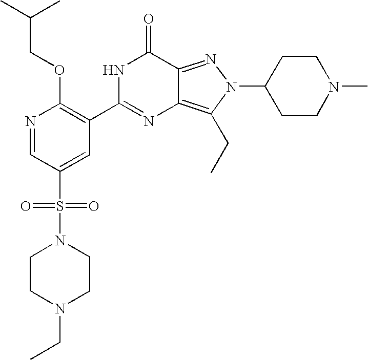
N1=CC(S(=O)(=O)N2CCN(CC)CC2)=CC(C2=NC3=C(CC)N(C4CCN(C)CC4)N=C3C(=O)N2)=C1OCC(C)C
